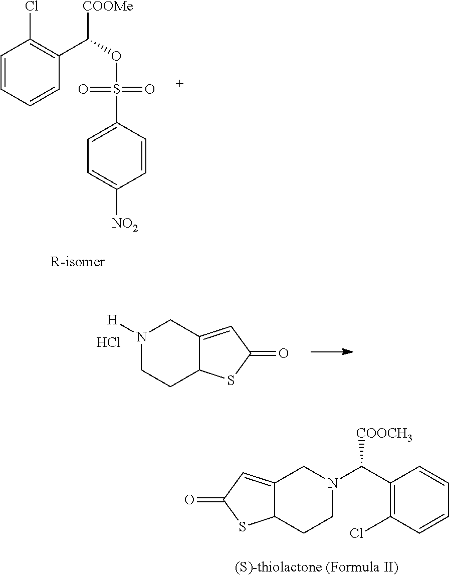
C1=CC(S(OC([COOMe])C2=C(Cl)C=CC=C2)(=O)=O)=CC=C1[NO2].C12=CC(=O)SC1CCN(C(C1=C(Cl)C=CC=C1)[COOCH3])C2.N1([H])CCC2C(=CC(=O)S2)C1.Cl
